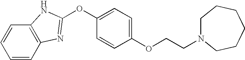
C1=CC2=C(C=C1)NC(OC1=CC=C(OCCN3CCCCCC3)C=C1)=N2
